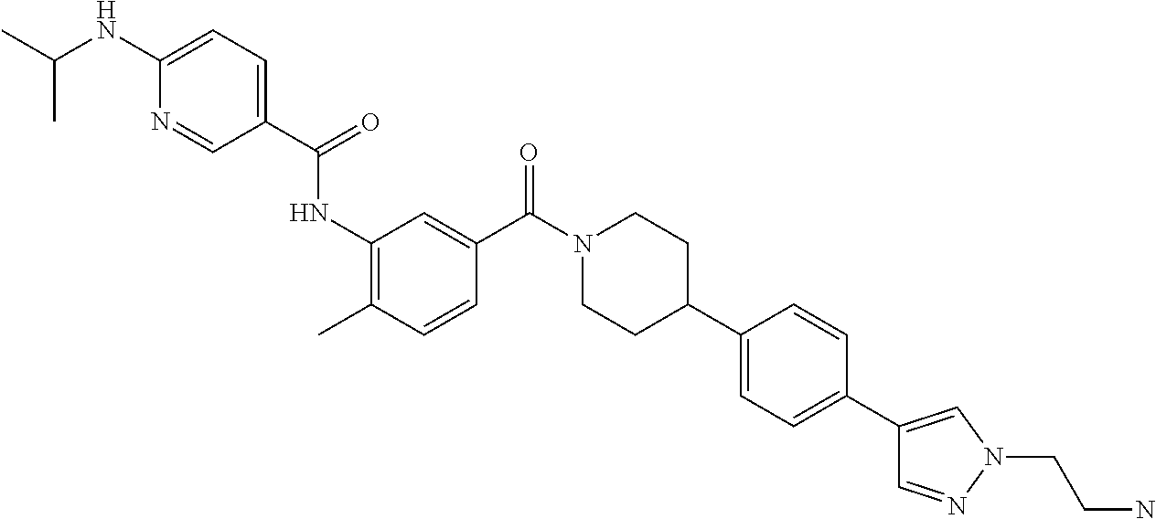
CC(NC1=CC=C(C(=O)NC2=C(C)C=CC(C(N3CCC(C4=CC=C(C5=CN(CCN)N=C5)C=C4)CC3)=O)=C2)C=N1)C
